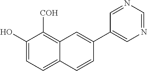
C1(O)=CC=C2C(=C1[COH])C=C(C1=CN=CN=C1)C=C2
